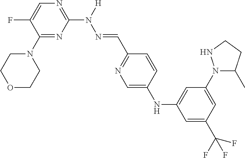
C1(N2CCOCC2)=NC(N(N=CC2=NC=C(NC3=CC(N4C(C)CCN4)=CC(C(F)(F)F)=C3)C=C2)[H])=NC=C1F
